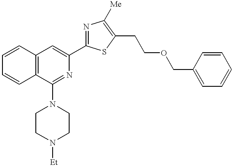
C1=CC2=C(C=C1)C(N1CCN([Et])CC1)=NC(C1=NC([Me])=C(CCOCC3=CC=CC=C3)S1)=C2
